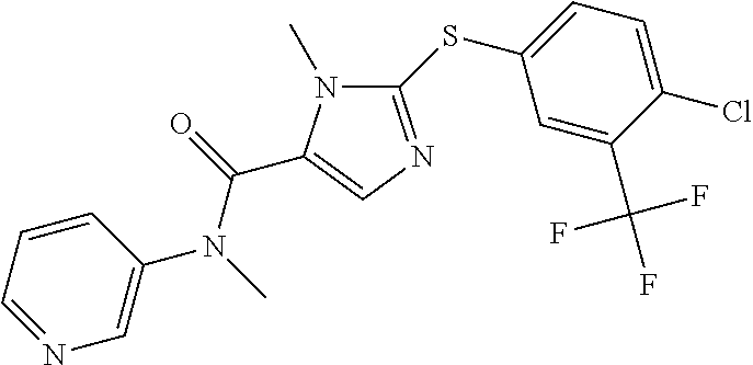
C1(SC2=CC=C(Cl)C(C(F)(F)F)=C2)=NC=C(C(=O)N(C)C2=CN=CC=C2)N1C
